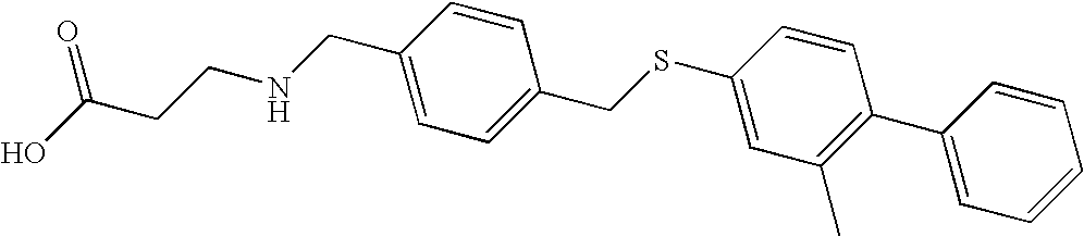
OC(CCNCC1=CC=C(CSC2=CC(C)=C(C3=CC=CC=C3)C=C2)C=C1)=O
